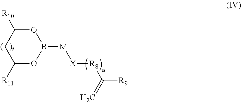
B1([M][X][R8]C([R9])=C)OC([R10])CC([R11])O1
